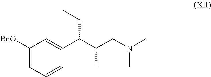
C1([BnO])=CC=CC(C(C(CN(C)C)C)CC)=C1
